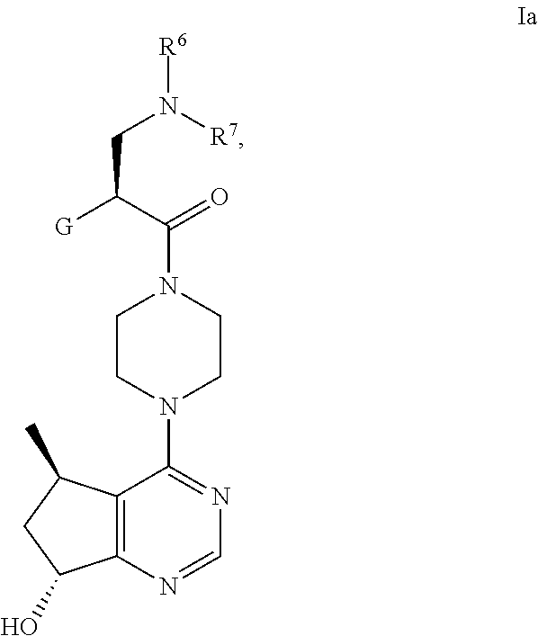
N1=CN=C(N2CCN(C(=O)C(CN([R7])[R6])[G])CC2)C2=C1C(O)CC2C
